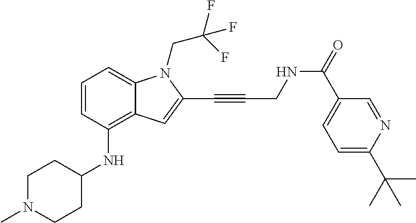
C1=CC(NC2CCN(C)CC2)=C2C(=C1)N(CC(F)(F)F)C(C#CCNC(=O)C1=CC=C(C(C)(C)C)N=C1)=C2
